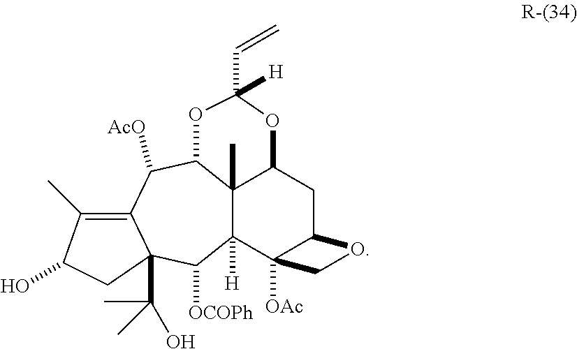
OC1C(C)=C2C([AcO])C3C4(C)C([H])(C5([OAc])C(CC4OC(C=C)([H])O3)OC5)C([OCOPh])C2(C(C)(C)O)C1
